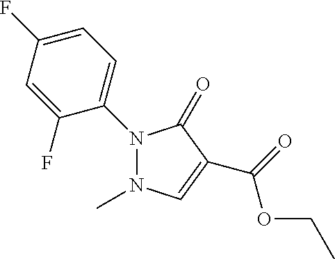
C1=C(F)C=C(F)C(N2N(C)C=C(C(=O)OCC)C2=O)=C1
